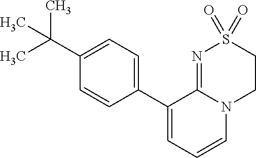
C1(C(C)(C)C)=CC=C(C2=CC=CN3C2=NS(=O)(=O)CC3)C=C1
